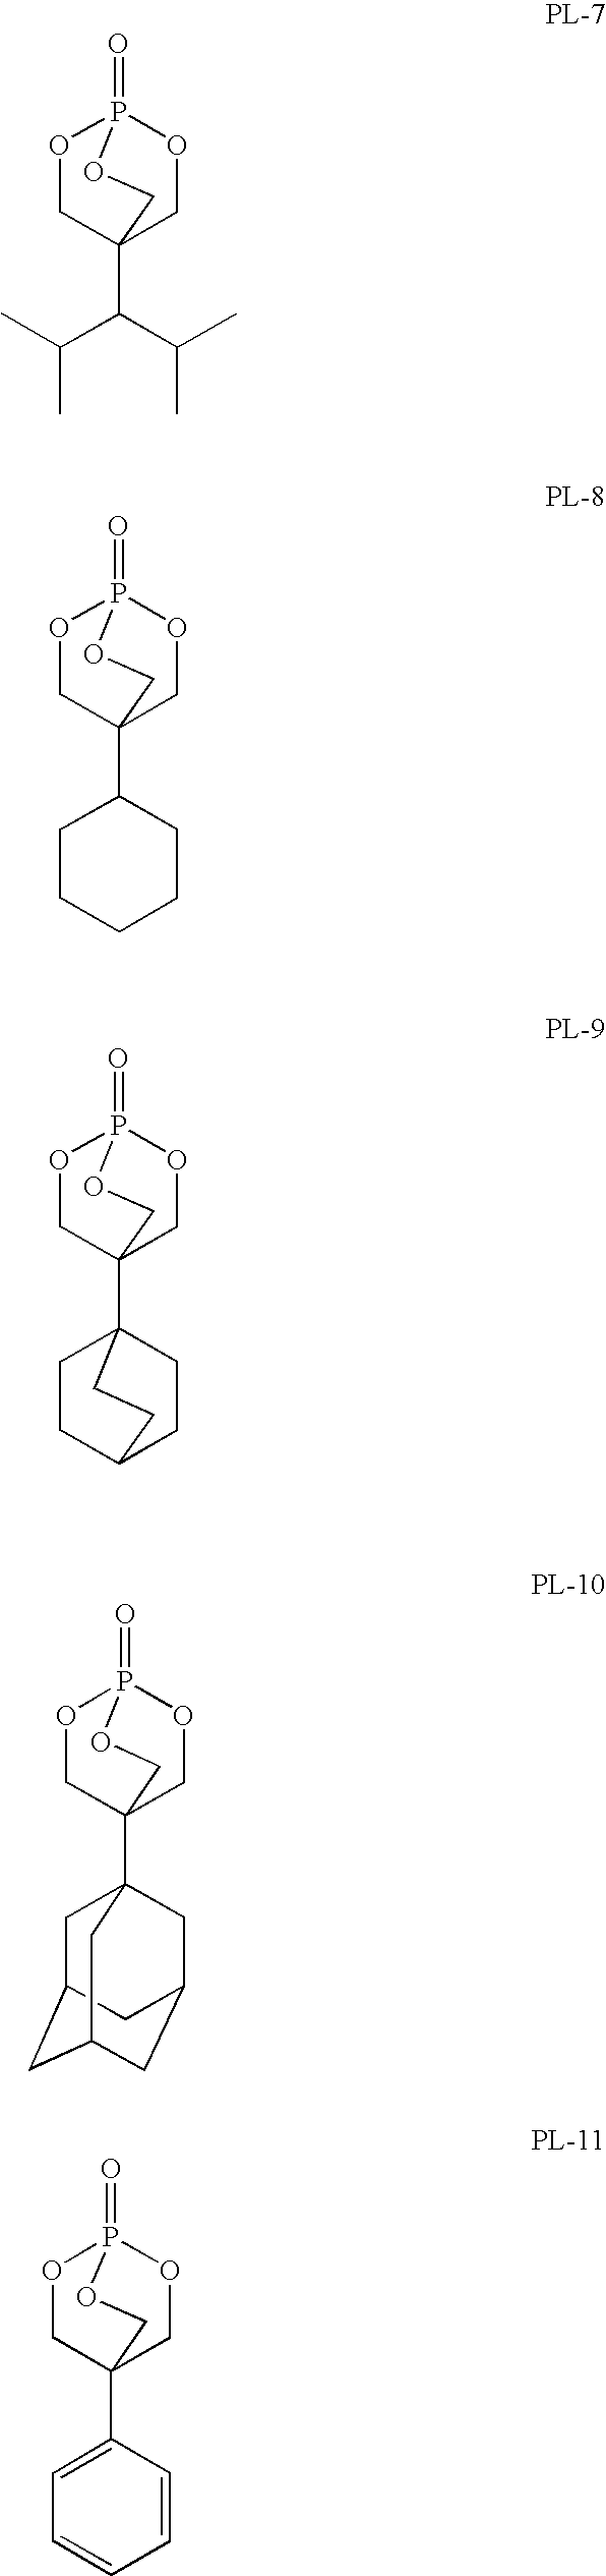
O1CC2(C(C(C)C)C(C)C)COP1(=O)OC2.O1CC2(C3CCCCC3)COP1(=O)OC2.O1CC2(C3=CC=CC=C3)COP1(=O)OC2.O1CC2(C34CCC(CC3)CC4)COP1(=O)OC2.O1CC2(C34CC5CC(CC(C3)C5)C4)COP1(=O)OC2
